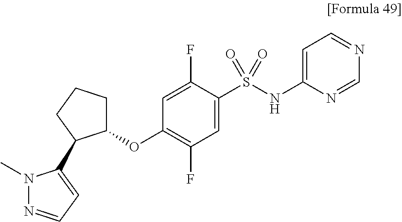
C1(OC2=C(F)C=C(S(NC3=CC=NC=N3)(=O)=O)C(F)=C2)CCCC1C1=CC=NN1C
